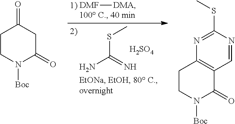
[DMF][DMA].S(C(=N)N)C.[H2SO4].C1CN([Boc])C(=O)CC1=O.C12=C(CCN([Boc])C1=O)N=C(SC)N=C2
